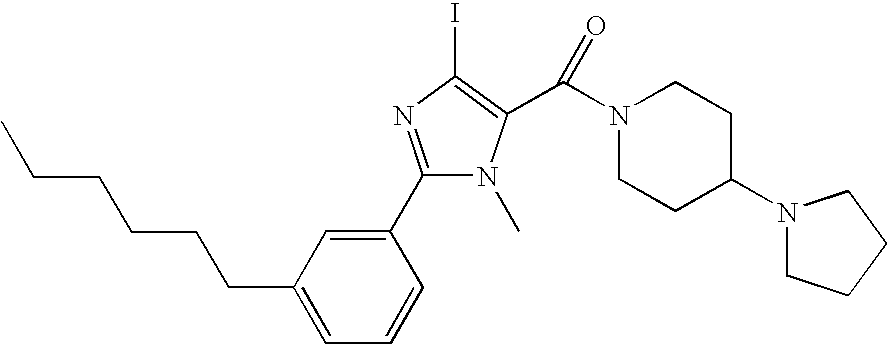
C1(C2=NC(I)=C(C(N3CCC(N4CCCC4)CC3)=O)N2C)=CC(CCCCCC)=CC=C1
